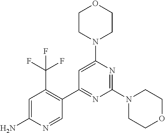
C1=C(N)N=CC(C2=NC(N3CCOCC3)=NC(N3CCOCC3)=C2)=C1C(F)(F)F
